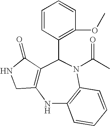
C12=C(NC3=C(N(C(C)=O)C1C1=C(OC)C=CC=C1)C=CC=C3)CNC2=O
